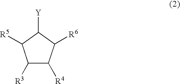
C1([R3])C([R4])C([R6])C([Y])C1[R5]
